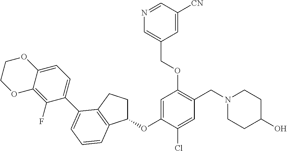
C1=C(OC2CCC3=C2C=CC=C3C2=CC=C3C(=C2F)OCCO3)C(Cl)=CC(CN2CCC(O)CC2)=C1OCC1=CN=CC([CN])=C1
